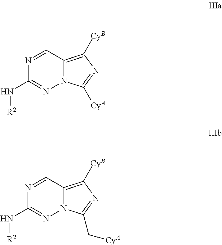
N12C(=C([CyB])N=C1C[CyA])C=NC(N[R2])=N2.N12C(=C([CyB])N=C1[CyA])C=NC(N[R2])=N2
